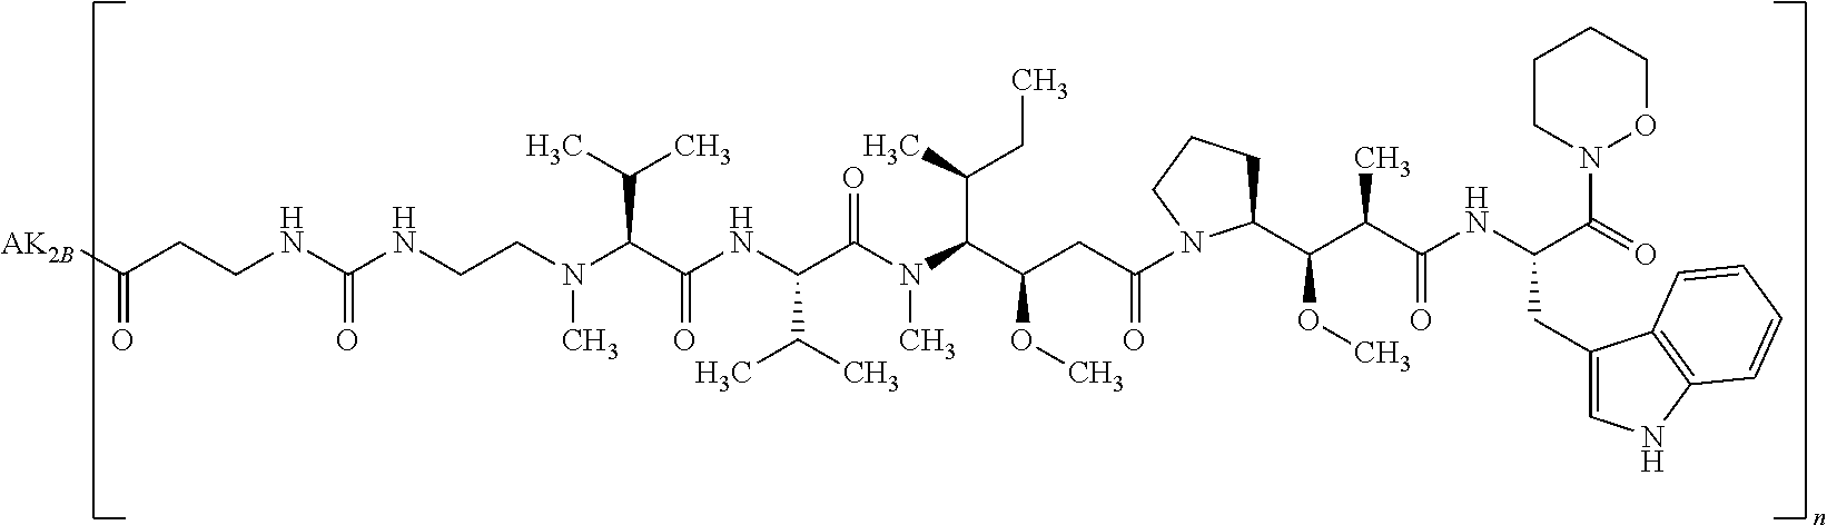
C(CNC(NCCN(C(C(NC(C(N(C(C(CC(N1C(C(C(C(NC(C(=O)N2OCCCC2)CC2=CNC3=C2C=CC=C3)=O)C)OC)CCC1)=O)OC)C(CC)C)C)=O)C(C)C)=O)C(C)C)C)=O)C(=O)[AK2B]
